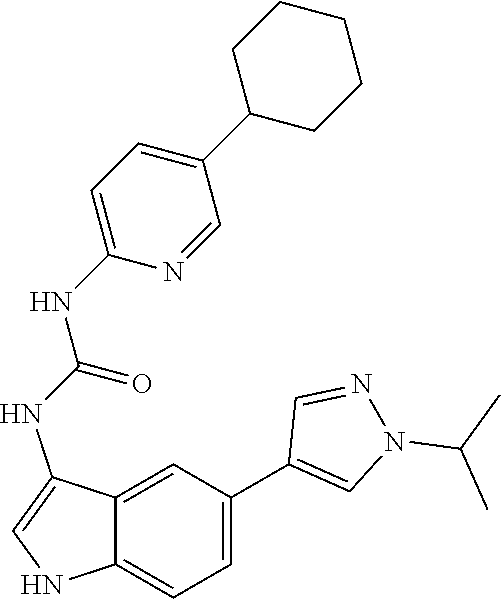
C12=CC=C(C3=CN(C(C)C)N=C3)C=C1C(NC(NC1=CC=C(C3CCCCC3)C=N1)=O)=CN2
